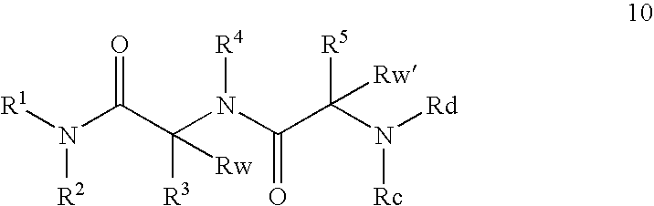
[R1]N(C(C(N([R4])C(C(N([Rc])[Rd])([R5])[Rw])=O)([R3])[Rw])=O)[R2]
